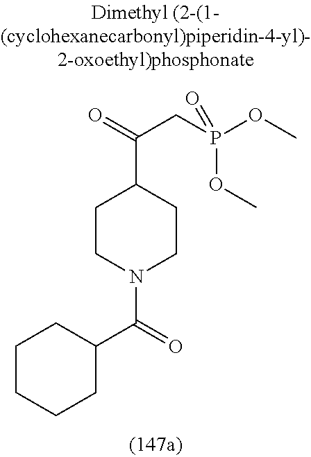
C1CCCC(C(=O)N2CCC(C(=O)CP(OC)(=O)OC)CC2)C1
